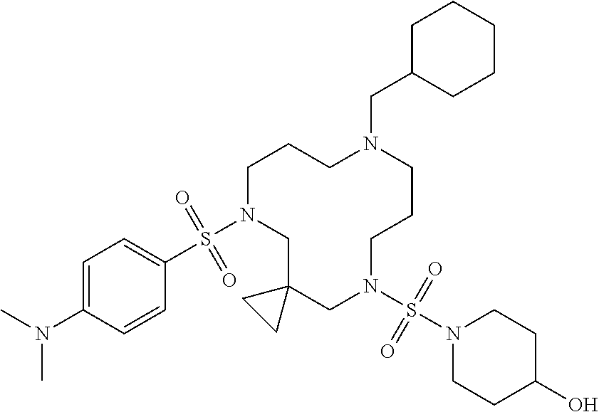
C1N(S(C2=CC=C(N(C)C)C=C2)(=O)=O)CC2(CN(S(N3CCC(O)CC3)(=O)=O)CCCN(CC3CCCCC3)CC1)CC2
